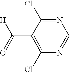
N1=C(Cl)C(C(=O)[H])=C(Cl)N=C1
